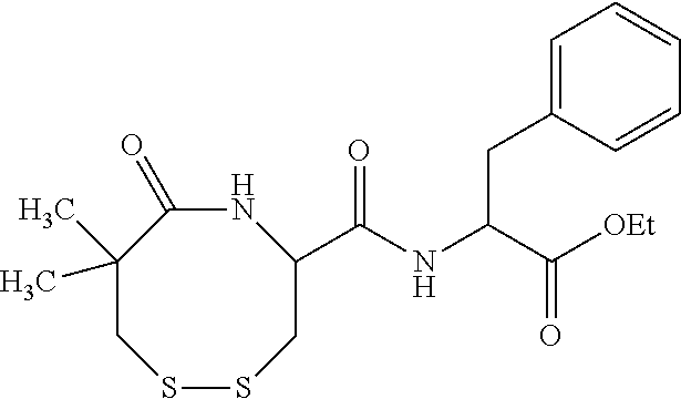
N1C(=O)C(C)(C)CSSCC1C(NC(C([OEt])=O)CC1=CC=CC=C1)=O
